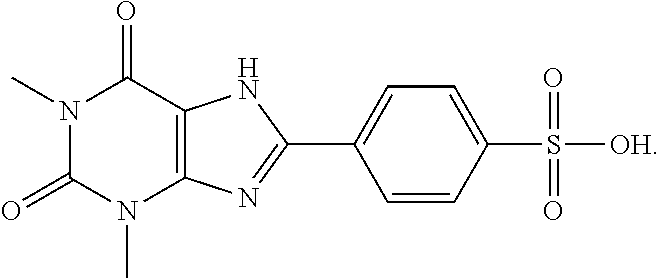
N1(C)C(=O)N(C)C2=C(C1=O)NC(C1=CC=C(S(=O)(=O)[OH])C=C1)=N2
